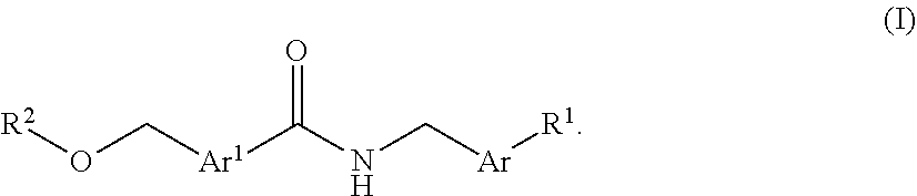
O=C(NC[Ar][R1])[Ar1]CO[R2]
